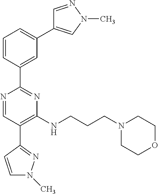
C1=CC(C2=NC(NCCCN3CCOCC3)=C(C3=NN(C)C=C3)C=N2)=CC(C2=CN(C)N=C2)=C1
